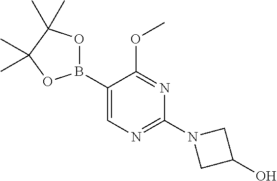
B1(C2=CN=C(N3CC(O)C3)N=C2OC)OC(C)(C)C(C)(C)O1
